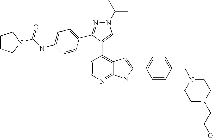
C1=CN=C2C(=C1C1=CN(C(C)C)N=C1C1=CC=C(NC(=O)N3CCCC3)C=C1)C=C(C1=CC=C(CN3CCN(CCO)CC3)C=C1)N2
